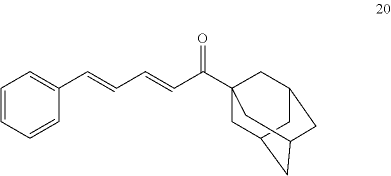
C1C2CC3CC(CC1(C(C=CC=CC1=CC=CC=C1)=O)C3)C2
